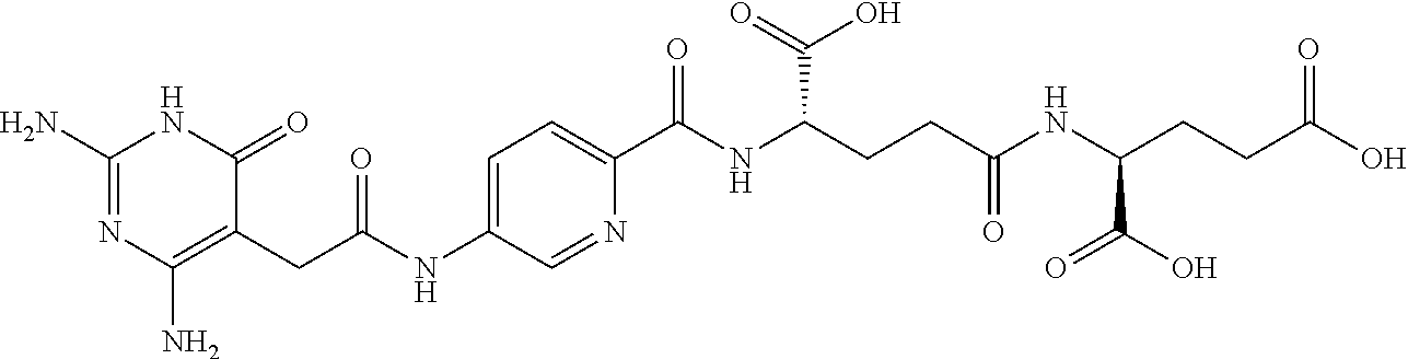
NC1=NC(N)=C(CC(=O)NC2=CC=C(C(=O)NC(CCC(=O)NC(C(=O)O)CCC(=O)O)C(=O)O)N=C2)C(=O)N1
